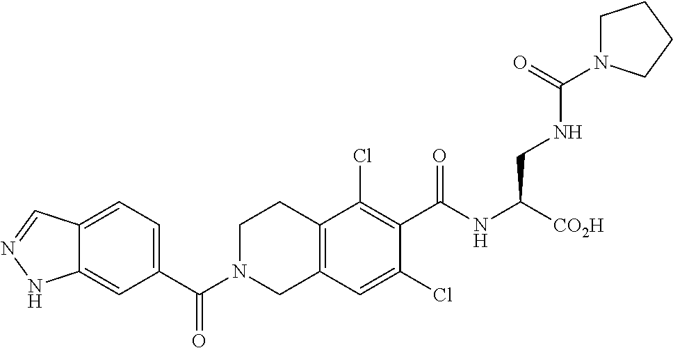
C12=CC(C(N3CC4=C(CC3)C(Cl)=C(C(=O)NC(CNC(=O)N3CCCC3)[CO2H])C(Cl)=C4)=O)=CC=C1C=NN2
